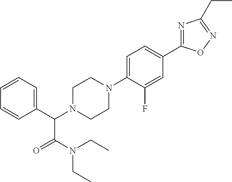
C1(C(N2CCN(C3=CC=C(C4=NC(CC)=NO4)C=C3F)CC2)C(N(CC)CC)=O)=CC=CC=C1
